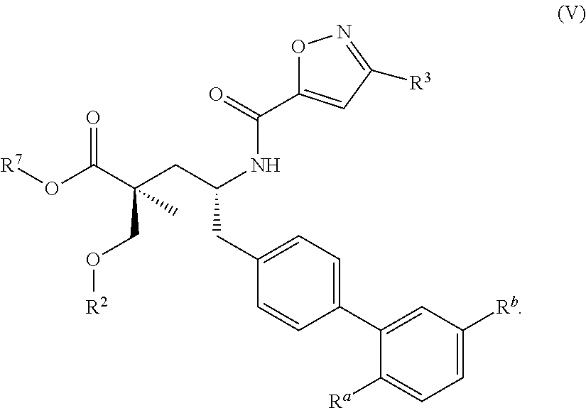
O(C(C(CC(NC(C1=CC([R3])=NO1)=O)CC1=CC=C(C2=CC([Rb])=CC=C2[Ra])C=C1)(CO[R2])C)=O)[R7]
